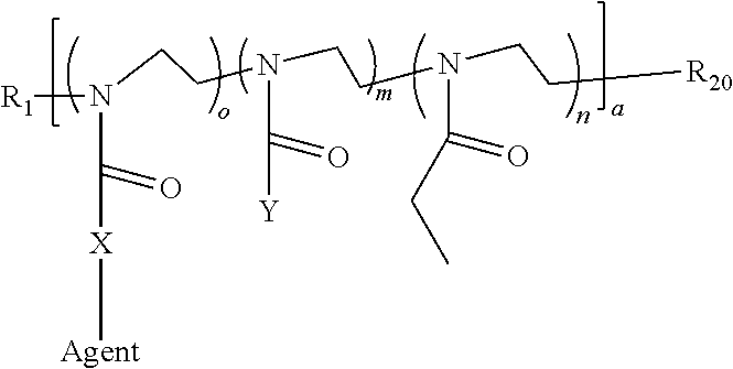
[R1]N(C(=O)[X][Agent])CCN(CCN(CC[R20])C(CC)=O)C([Y])=O
